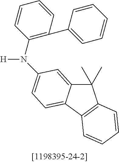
C1(C)(C)C2=CC(N(C3=C(C4=CC=CC=C4)C=CC=C3)[H])=CC=C2C2=C1C=CC=C2
